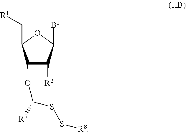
C1(OC([R7])SS[R8])C([R2])C([B1])OC1C[R1]
